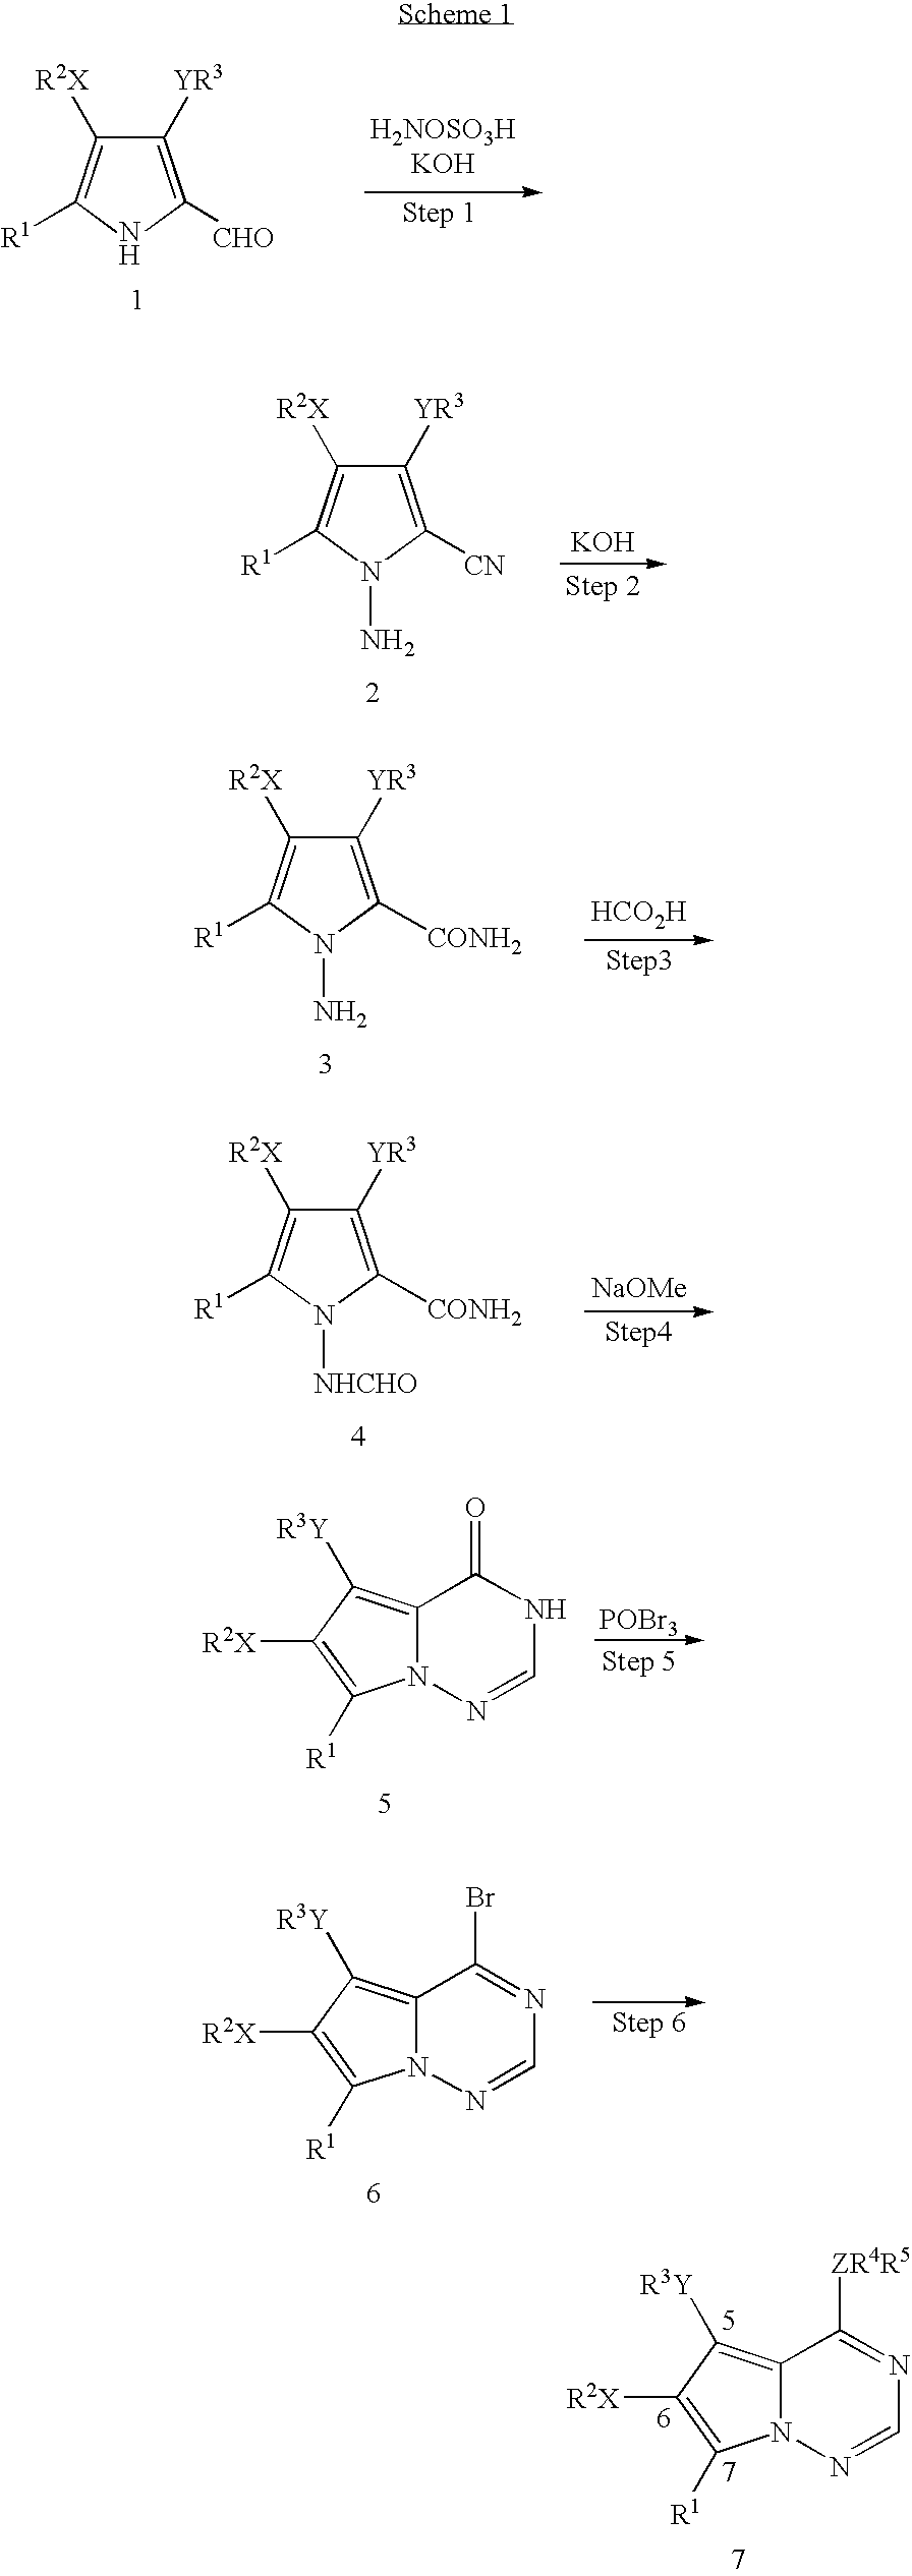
C1([YR3])=C([CHO])NC([R1])=C1[R2X].C1([YR3])=C([CN])N(N)C([R1])=C1[R2X].[KOH].[HCO2H].C1([YR3])=C([CONH2])N(N)C([R1])=C1[R2X].C1([YR3])=C([CONH2])N([NHCHO])C([R1])=C1[R2X].[NaOMe].C12=C([R3Y])C([R2X])=C([R1])N1N=CNC2=O.[POBr3].C12=C([R3Y])C([R2X])=C([R1])N1N=CN=C2Br.C12=C([R3Y])C([R2X])=C([R1])N1N=CN=C2[ZR4R5]
